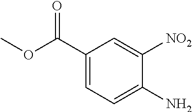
C1(C(OC)=O)=CC=C(N)C([NO2])=C1
